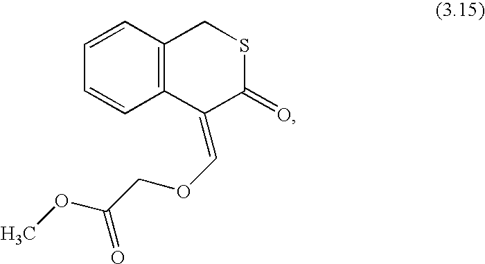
C1=CC2=C(C=C1)C(=COCC(OC)=O)C(=O)SC2
